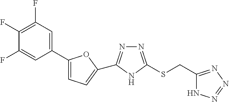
FC1=C(F)C(F)=CC(C2=CC=C(C3=NN=C(SCC4=NN=NN4)N3)O2)=C1
